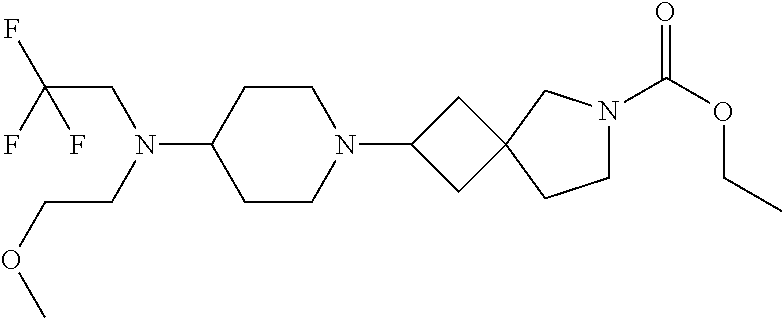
C1CN(C2CC3(C2)CCN(C(OCC)=O)C3)CCC1N(CC(F)(F)F)CCOC
